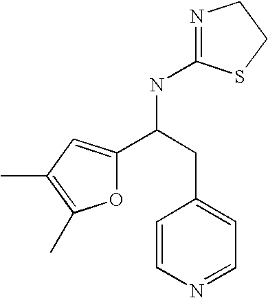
C1=CN=CC=C1CC(C1=CC(C)=C(C)O1)NC1=NCCS1
